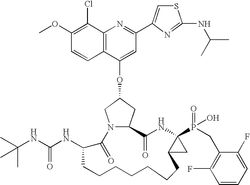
C12=C(C(Cl)=C(OC)C=C1)N=C(C1=CSC(NC(C)C)=N1)C=C2OC1CN2C(C1)C(=O)NC1(P(=O)(O)CC3=C(F)C=CC=C3F)C(C1)CCCCCCCC(NC(=O)NC(C)(C)C)C2=O
